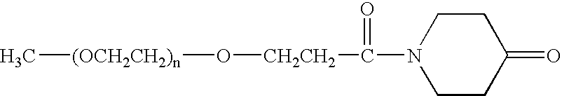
[CH2CH2](O[(OCH2CH2)n]C)C(N1CCC(=O)CC1)=O
